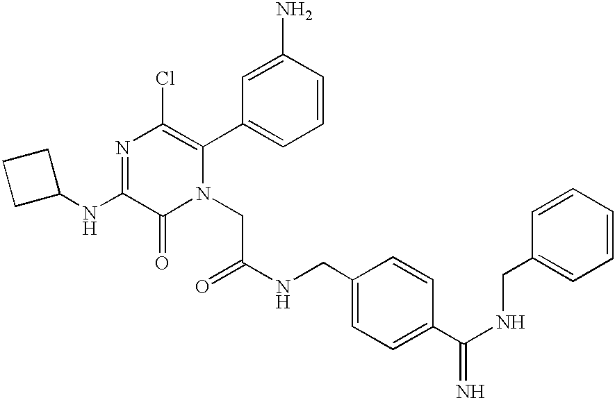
N1=C(NC2CCC2)C(=O)N(CC(=O)NCC2=CC=C(C(NCC3=CC=CC=C3)=N)C=C2)C(C2=CC=CC(N)=C2)=C1Cl
